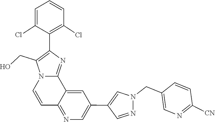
N1(CC2=CN=C([CN])C=C2)N=CC(C2=CN=C3C(=C2)C2=NC(C4=C(Cl)C=CC=C4Cl)=C(CO)N2C=C3)=C1
